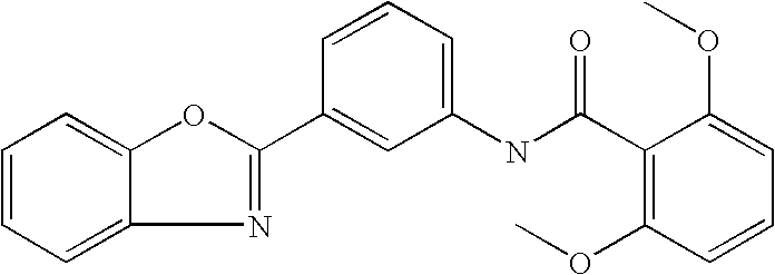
C1=CC=C(NC(=O)C2=C(OC)C=CC=C2OC)C=C1C1=NC2=CC=CC=C2O1
